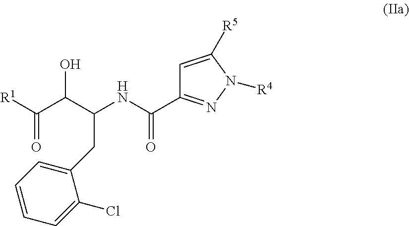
C(C(C(C([R1])=O)O)NC(=O)C1=NN([R4])C([R5])=C1)C1=CC=CC=C1Cl
